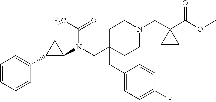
C(C1(CC2=CC=C(F)C=C2)CCN(CC2(C(OC)=O)CC2)CC1)N(C1C(C2=CC=CC=C2)C1)C(=O)[F3C]
